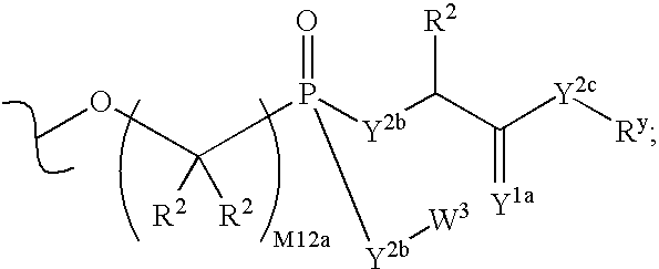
C([R2])([R2])(OC)P([Y2b][W3])([Y2b]C([R2])C([Y2c][Ry])=[Y1a])=O
